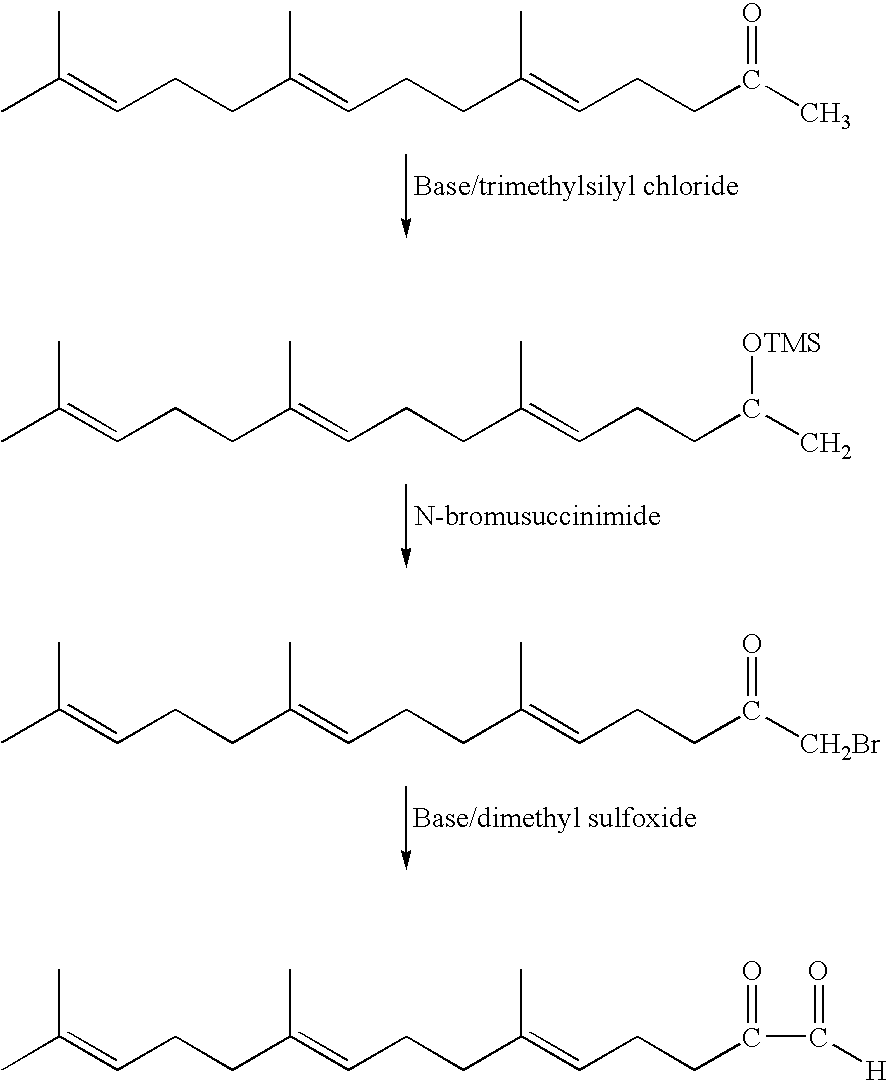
CC(=CCCC(=CCCC(=CCCC(C)=O)C)C)C.CC(=CCCC(=CCCC(=CCCC(C)[OTMS])C)C)C.CC(=CCCC(=CCCC(=CCCC(=O)[CH2Br])C)C)C.CC(=CCCC(=CCCC(=CCCC(=O)C([H])=O)C)C)C
